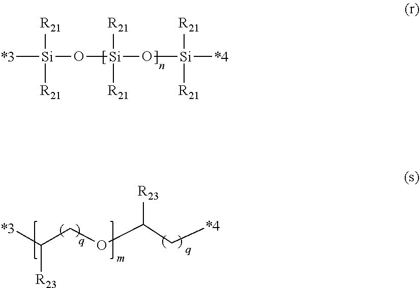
[*3][Si]([R21])([R21])O[Si]([R21])([R21])O[Si]([R21])([R21])[*4].C(COC(C[*4])[R23])([*3])[R23]
